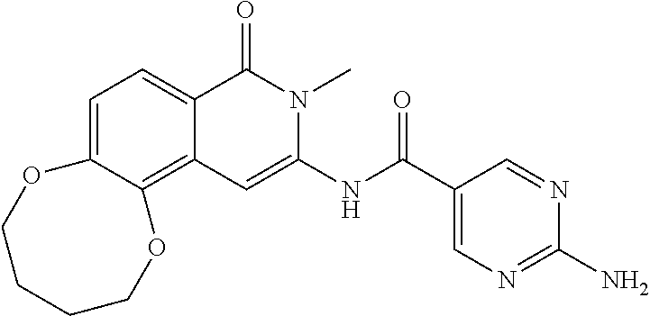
C1=C2C(=C3C(=C1)C(=O)N(C)C(NC(=O)C1=CN=C(N)N=C1)=C3)OCCCCO2
